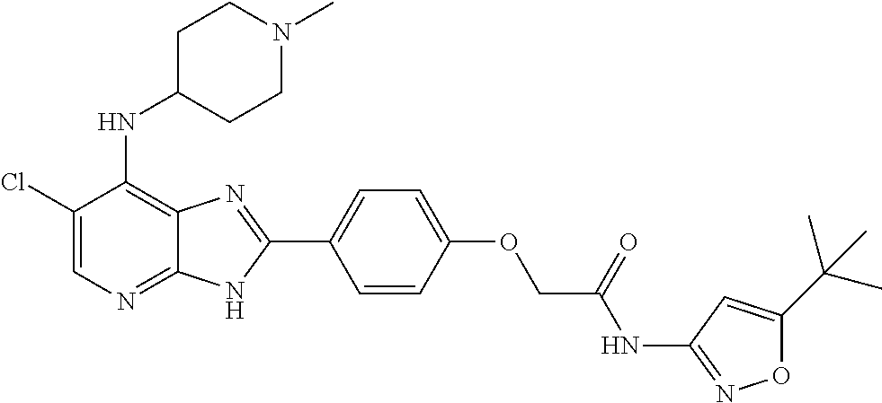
C1(Cl)=CN=C2C(=C1NC1CCN(C)CC1)N=C(C1=CC=C(OCC(NC3=NOC(C(C)(C)C)=C3)=O)C=C1)N2
